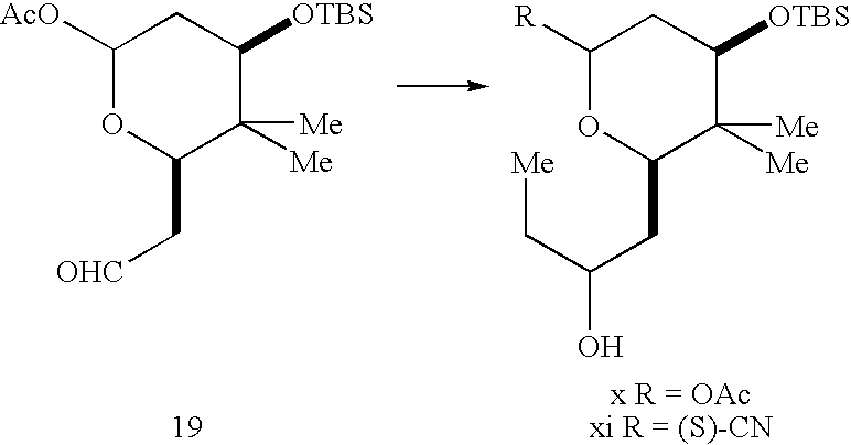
[AcO]C1CC([OTBS])C([Me])([Me])C(C[OHC])O1.[R]C1CC([OTBS])C([Me])([Me])C(CC(C[Me])O)O1
